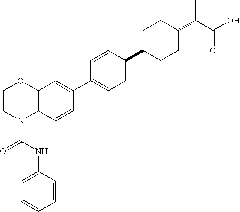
C1=CC(NC(=O)N2C3=C(OCC2)C=C(C2=CC=C(C4CCC(C(C(O)=O)C)CC4)C=C2)C=C3)=CC=C1
